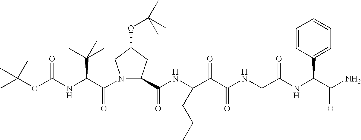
C(NC(C(N1C(C(NC(C(C(NCC(NC(C(N)=O)C2=CC=CC=C2)=O)=O)=O)CCC)=O)CC(OC(C)(C)C)C1)=O)C(C)(C)C)(=O)OC(C)(C)C
